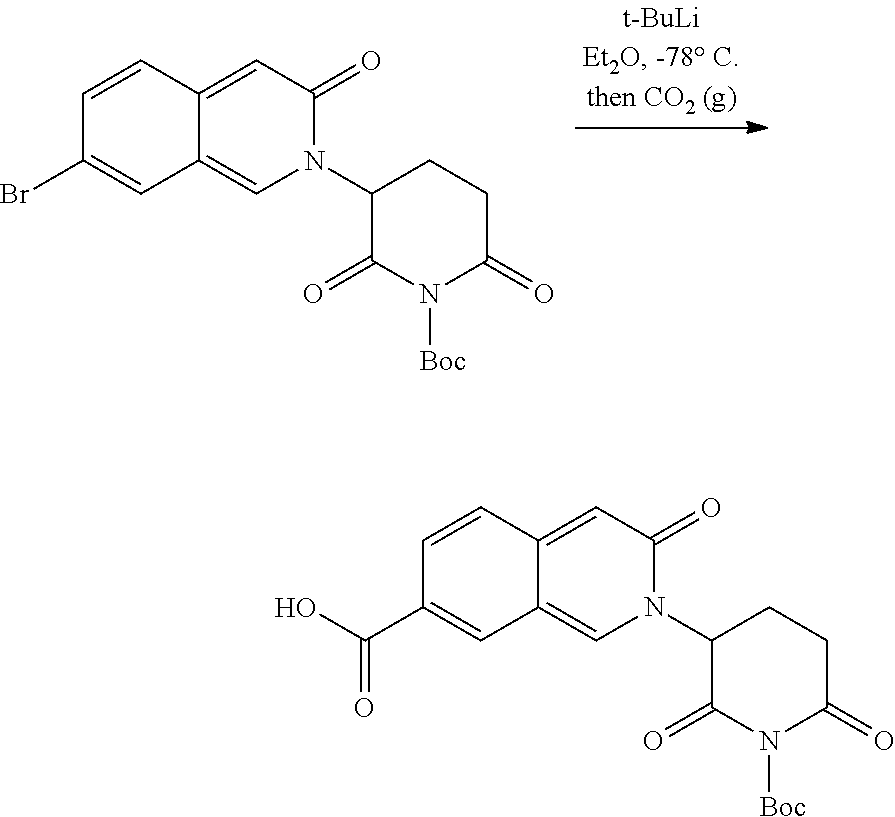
C1=CC2=CC(=O)N(C3C(=O)N([Boc])C(=O)CC3)C=C2C=C1Br.C1=CC2=CC(=O)N(C3C(=O)N([Boc])C(=O)CC3)C=C2C=C1C(O)=O
